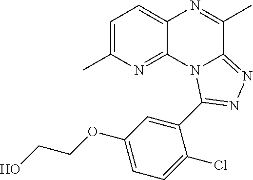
C1=C(C)N=C2C(=C1)N=C(C)C1=NN=C(C3=CC(OCCO)=CC=C3Cl)N21
